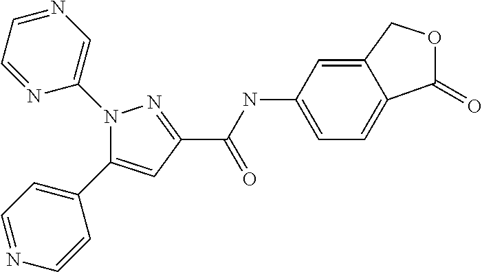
C(=O)(C1=NN(C2=CN=CC=N2)C(C2=CC=NC=C2)=C1)NC1=CC=C2C(=O)OCC2=C1
